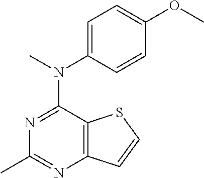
C12=C(C(N(C)C3=CC=C(OC)C=C3)=NC(C)=N1)SC=C2
